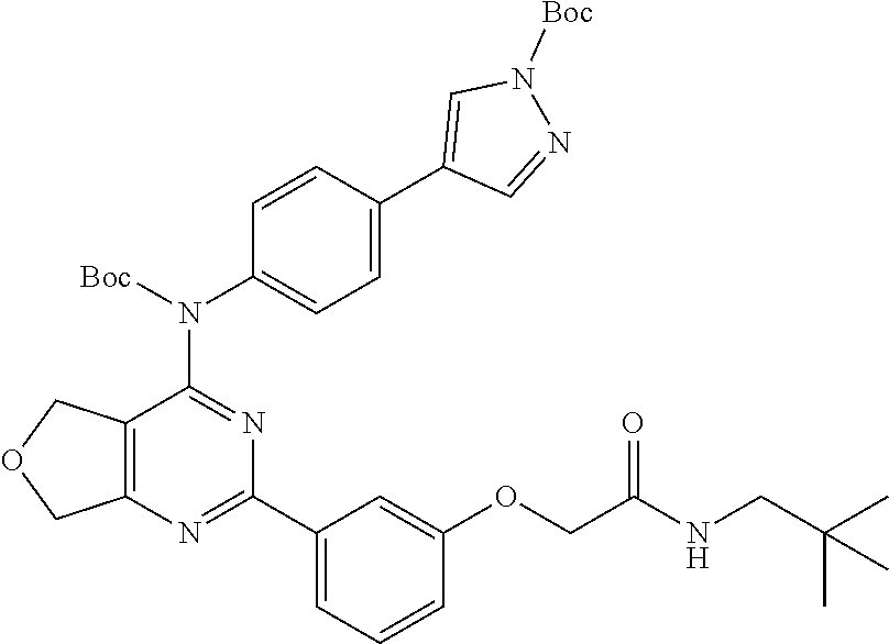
C12=C(N=C(C3=CC=CC(OCC(NCC(C)(C)C)=O)=C3)N=C1N(C1=CC=C(C3=CN([Boc])N=C3)C=C1)[Boc])COC2
